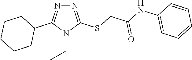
N1=C(SCC(NC2=CC=CC=C2)=O)N(CC)C(C2CCCCC2)=N1
